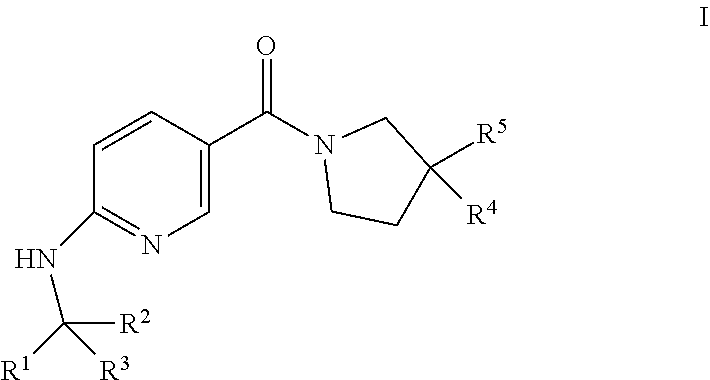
C1=CC(NC([R2])([R1])[R3])=NC=C1C(N1CCC([R5])([R4])C1)=O
